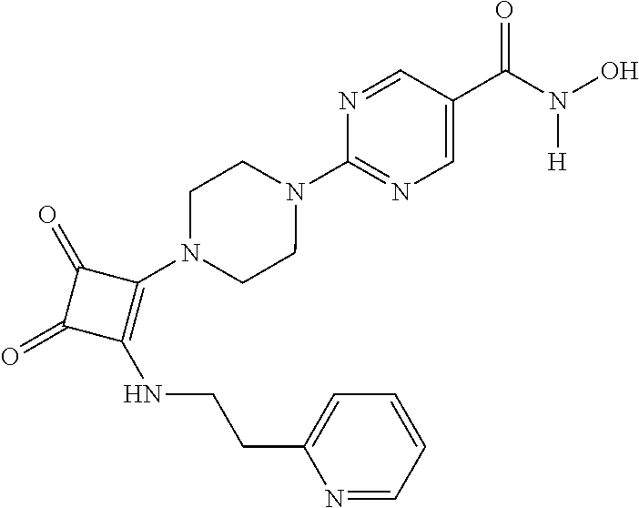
C1(C(=O)N(O)[H])=CN=C(N2CCN(C3=C(NCCC4=CC=CC=N4)C(=O)C3=O)CC2)N=C1
